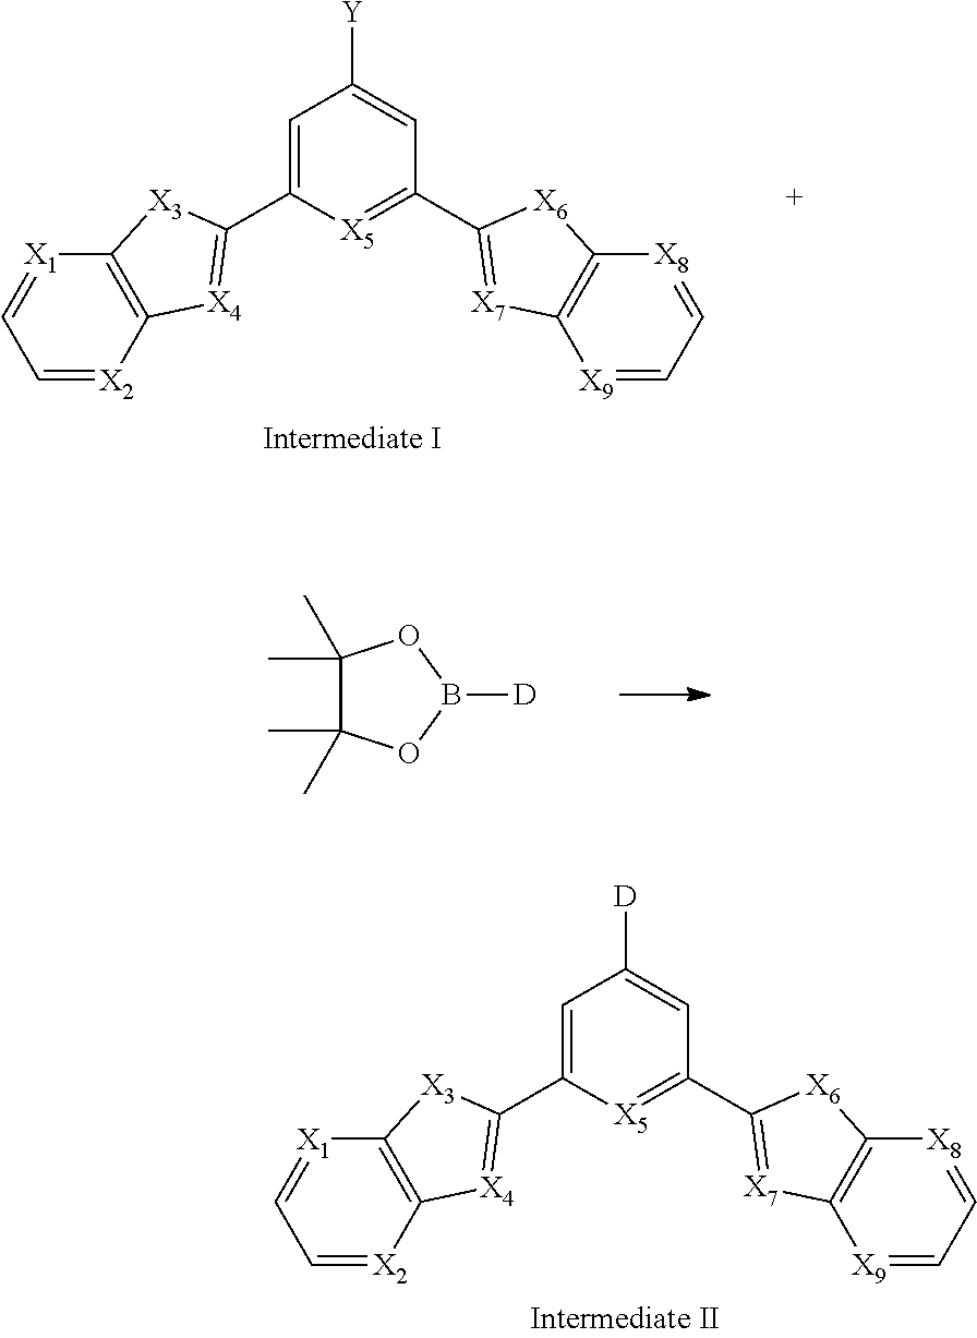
C12=C([X2]=CC=[X1]1)[X4]=C(C1=CC([Y])=CC(C3=[X7]C4=C([X6]3)[X8]=CC=[X9]4)=[X5]1)[X3]2.C1(C)(C)C(C)(C)OB([D])O1.C12=C([X2]=CC=[X1]1)[X4]=C(C1=CC([D])=CC(C3=[X7]C4=C([X6]3)[X8]=CC=[X9]4)=[X5]1)[X3]2
